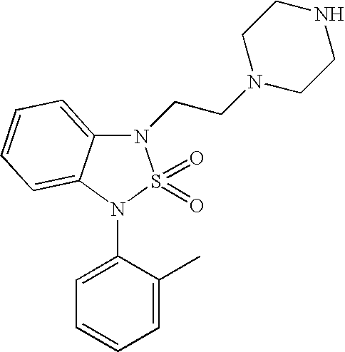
N1(CCN2CCNCC2)C2=CC=CC=C2N(C2=CC=CC=C2C)S1(=O)=O
